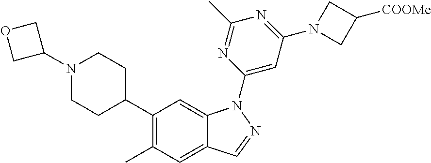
C1(C2CCN(C3COC3)CC2)=C(C)C=C2C(=C1)N(C1=CC(N3CC([COOMe])C3)=NC(C)=N1)N=C2
